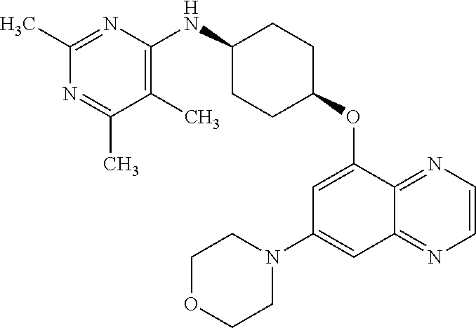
C1(C)=NC(NC2CCC(OC3=CC(N4CCOCC4)=CC4=NC=CN=C34)CC2)=C(C)C(C)=N1
